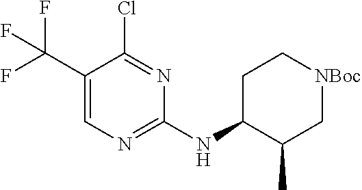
C1(C(F)(F)F)=CN=C(NC2C(C)C[NBoc]CC2)N=C1Cl
